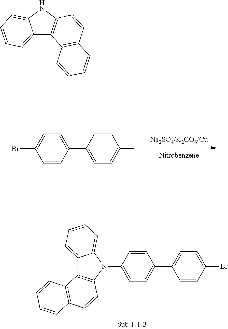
C12=CC=CC=C1NC1=C2C2=C(C=C1)C=CC=C2.C1(Br)=CC=C(C2=CC=C(I)C=C2)C=C1.C12=CC=CC=C1N(C1=CC=C(C3=CC=C(Br)C=C3)C=C1)C1=C2C2=C(C=C1)C=CC=C2
